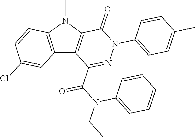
C1(=O)C2=C(C(C(N(CC)C3=CC=CC=C3)=O)=NN1C1=CC=C(C)C=C1)C1=C(N2C)C=CC(Cl)=C1
